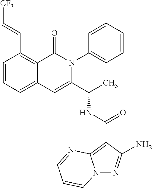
N12N=C(N)C(C(NC(C3=CC4=CC=CC(C=C[CF3])=C4C(=O)N3C3=CC=CC=C3)C)=O)=C1N=CC=C2
